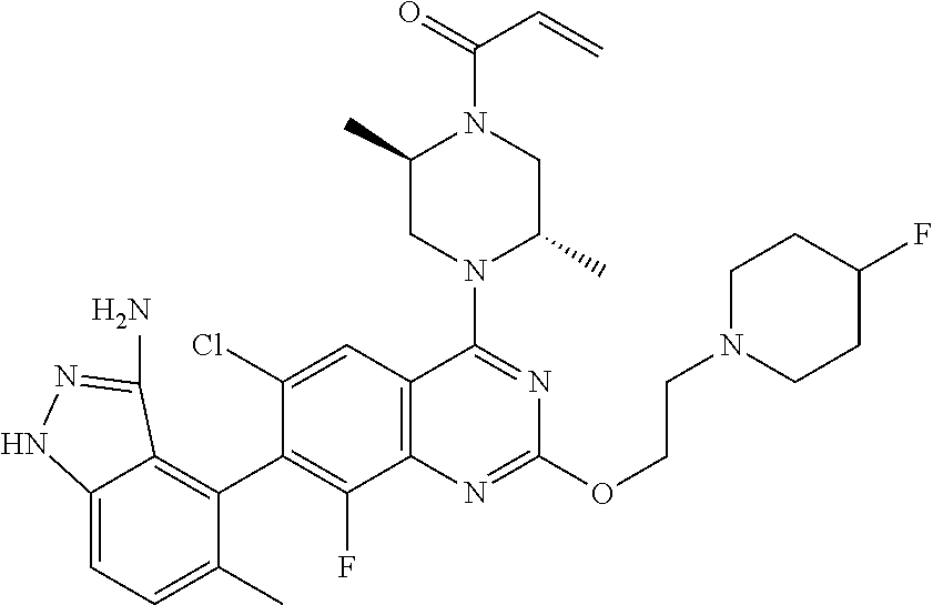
C12=C(C=C(Cl)C(C3=C4C(=CC=C3C)NN=C4N)=C1F)C(N1C(C)CN(C(=O)C=C)C(C)C1)=NC(OCCN1CCC(F)CC1)=N2
